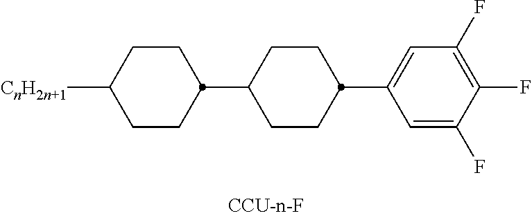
[CnH2n+1]C1CCC(C2CCC(C3=CC(F)=C(F)C(F)=C3)CC2)CC1
